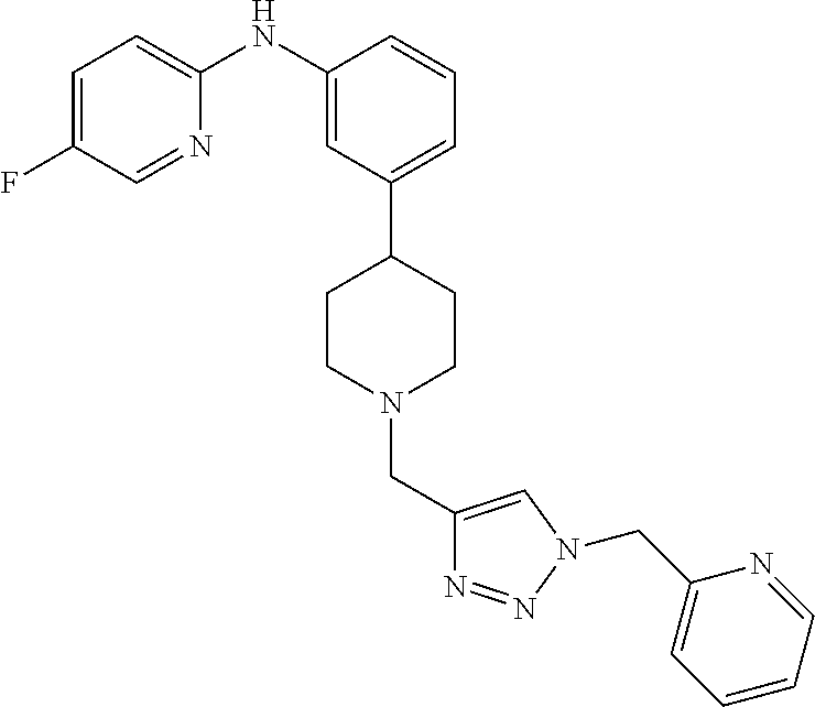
C1(NC2=CC=C(F)C=N2)=CC(C2CCN(CC3=CN(CC4=CC=CC=N4)N=N3)CC2)=CC=C1
